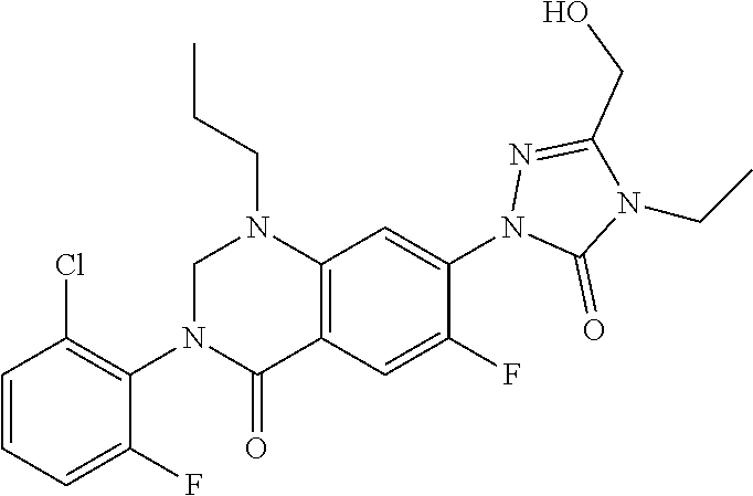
N1(CC)C(=O)N(C2=CC3=C(C(=O)N(C4=C(Cl)C=CC=C4F)CN3CCC)C=C2F)N=C1CO
